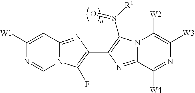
N12C(=NC(C3=C(S([R1])=O)N4C(=N3)C([W4])=NC([W3])=C4[W2])=C1F)C=C([W1])N=C2
